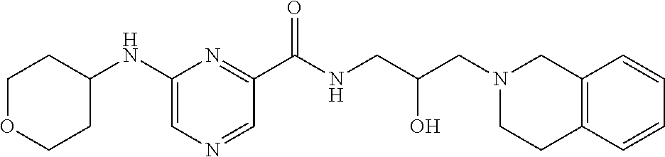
C1(NC2CCOCC2)=CN=CC(C(NCC(CN2CCC3=C(C2)C=CC=C3)O)=O)=N1
